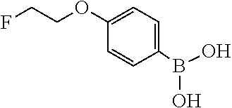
C1(B(O)O)=CC=C(OCCF)C=C1
